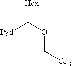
[Pyd]C(OC[CF3])[Hex]
